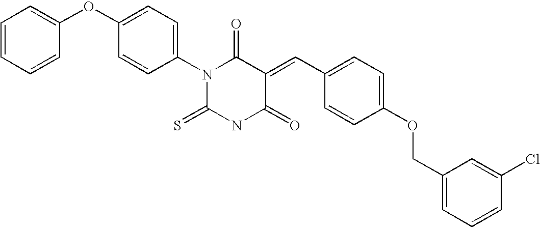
C1=CC=CC(OC2=CC=C(N3C(=S)NC(=O)C(=CC4=CC=C(OCC5=CC=CC(Cl)=C5)C=C4)C3=O)C=C2)=C1
